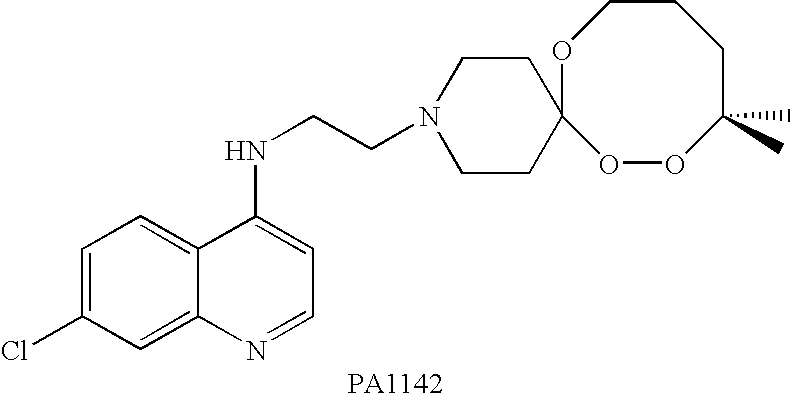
C12=CC(Cl)=CC=C1C(NCCN1CCC3(CC1)OOC(C)(C)CCCO3)=CC=N2
